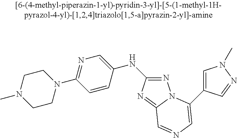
N1(C2=NC=C(NC3=NN4C(=N3)C=NC=C4C3=CN(C)N=C3)C=C2)CCN(C)CC1
